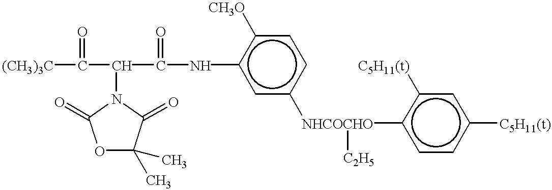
C1(C)(C)C(=O)N(C(C(Nc2cc([NHCOCHO](c3ccc([C5H11(t)])cc3[C5H11(t)])[C2H5])ccc2[CH3O])=O)C(=O)[(CH3)3C])C(=O)O1
